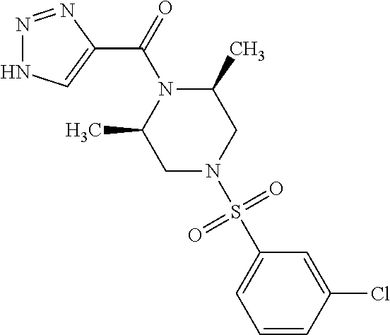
N1=NC(C(=O)N2C(C)CN(S(C3=CC=CC(Cl)=C3)(=O)=O)CC2C)=CN1
